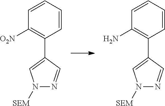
C1=CC=CC(N)=C1C1=CN([SEM])N=C1.C1=CC=CC([O2N])=C1C1=CN([SEM])N=C1
